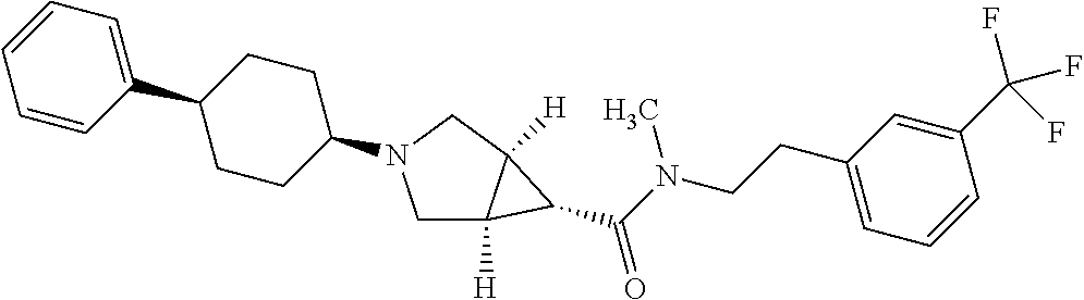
C1=CC(C2CCC(N3CC4([H])C([H])(C3)C4C(N(CCC3=CC=CC(C(F)(F)F)=C3)C)=O)CC2)=CC=C1
